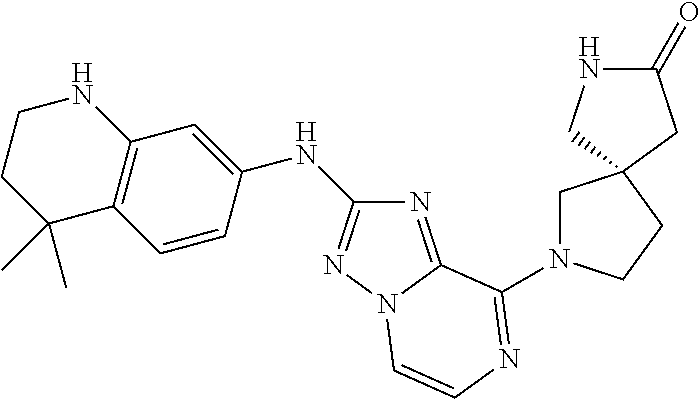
N1=C2N(N=C1NC1=CC3=C(C=C1)C(C)(C)CCN3)C=CN=C2N1CC2(CC1)CNC(=O)C2
